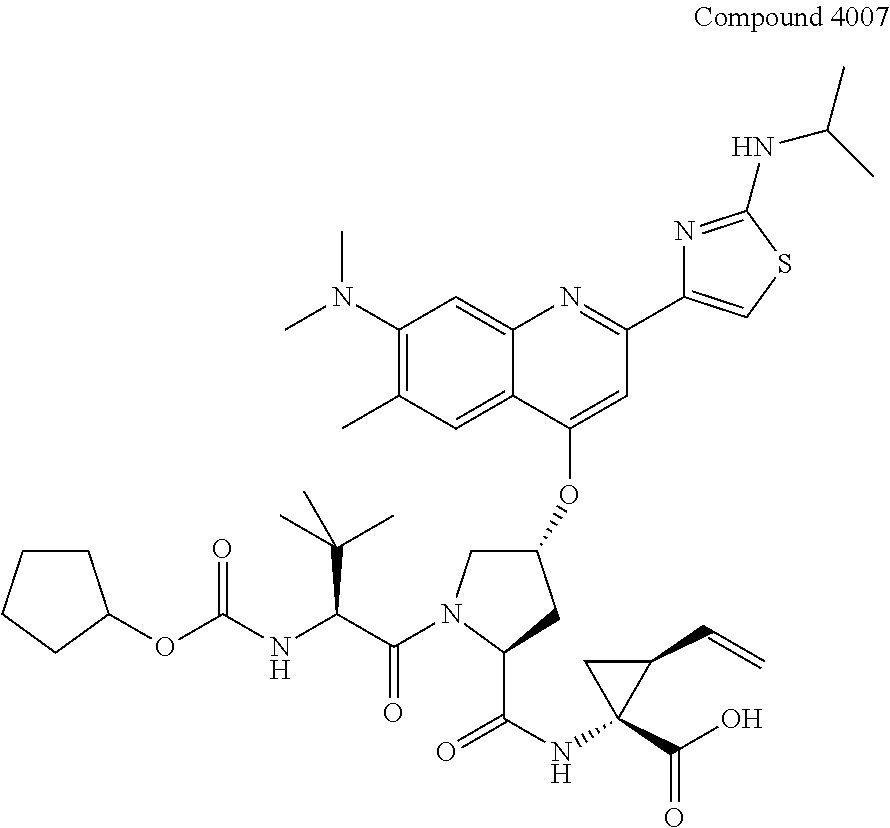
C1CCCC1OC(NC(C(=O)N1CC(OC2=CC(C3=CSC(NC(C)C)=N3)=NC3=CC(N(C)C)=C(C)C=C23)CC1C(NC1(C(O)=O)C(C=C)C1)=O)C(C)(C)C)=O
